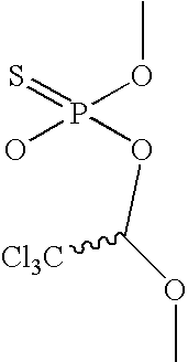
P(=S)(O)(OC([Cl3C])OC)OC
